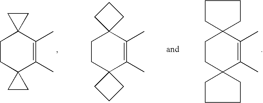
C1CC2(C(C)=C(C)C13CC3)CC2.C1CC2(C(C)=C(C)C13CCC3)CCC2.C1CC2(C(C)=C(C)C13CCCC3)CCCC2
